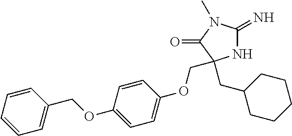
N1C(=N)N(C)C(=O)C1(CC1CCCCC1)COC1=CC=C(OCC2=CC=CC=C2)C=C1
